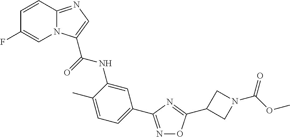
N1=C(C2=CC=C(C)C(NC(=O)C3=CN=C4N3C=C(F)C=C4)=C2)N=C(C2CN(C(=O)OC)C2)O1
